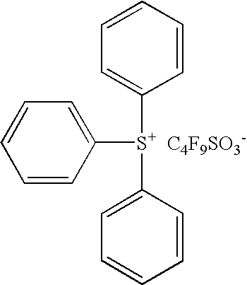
C1([S+  C4F9SO3-](C2=CC=CC=C2)C2=CC=CC=C2)=CC=CC=C1
